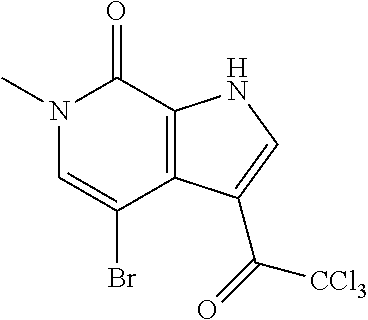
N1(C)C=C(Br)C2=C(C1=O)NC=C2C(=O)[CCl3]
